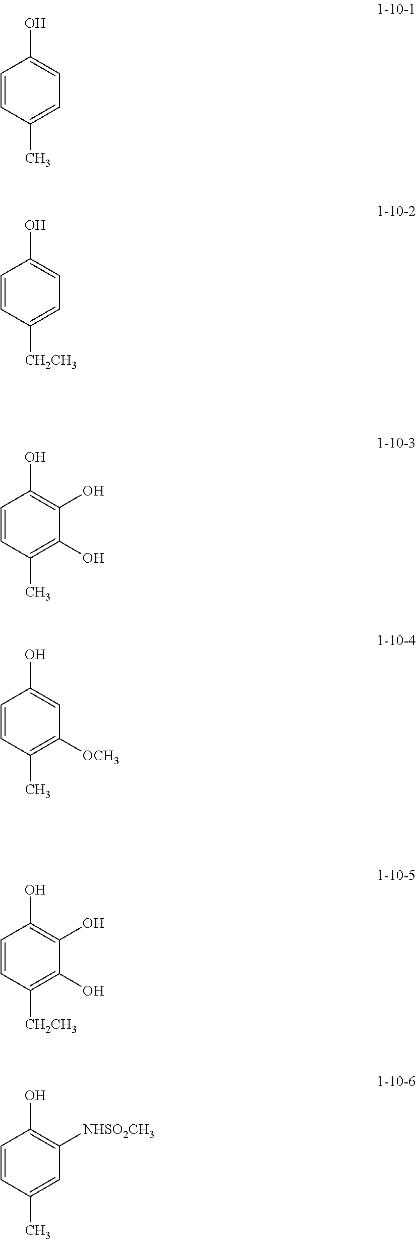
C1=CC(C)=CC=C1O.C1=CC([CH2CH3])=CC=C1O.C1=CC(C)=C(O)C(O)=C1O.C1=CC(C)=C([OCH3])C=C1O.C1=CC([CH2CH3])=C(O)C(O)=C1O.C1=CC(C)=CC([NHSO2CH3])=C1O
